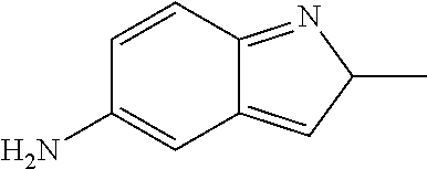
C1=CC2=NC(C)C=C2C=C1N
